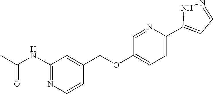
C1=C(C2=CC=NN2)N=CC(OCC2=CC(NC(C)=O)=NC=C2)=C1
